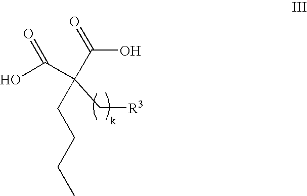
OC(C(C(O)=O)(C[R3])CCCC)=O
